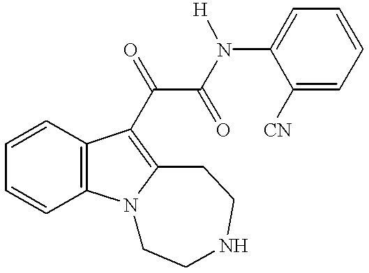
C1=CC=CC2=C1C(C(C(=O)N([H])C1=CC=CC=C1[CN])=O)=C1N2CCNCC1
